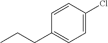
C1=C(Cl)C=CC(CCC)=C1
